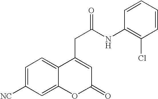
C1=C([NC])C=C2C(=C1)C(CC(=O)NC1=C(Cl)C=CC=C1)=CC(=O)O2
